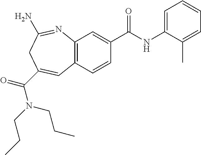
C12=C(C=CC(C(NC3=CC=CC=C3C)=O)=C1)C=C(C(=O)N(CCC)CCC)CC(N)=N2
